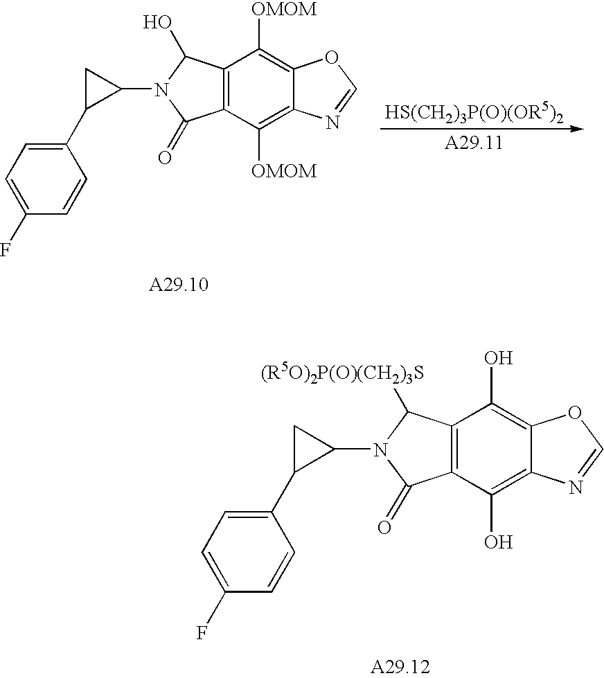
C1(F)=CC=C(C2C(N3C(O)C4=C(C3=O)C([OMOM])=C3C(=C4[OMOM])OC=N3)C2)C=C1.C1(F)=CC=C(C2C(N3C([(R5O)2P(O)(CH2)3S])C4=C(C3=O)C(O)=C3C(=C4O)OC=N3)C2)C=C1
